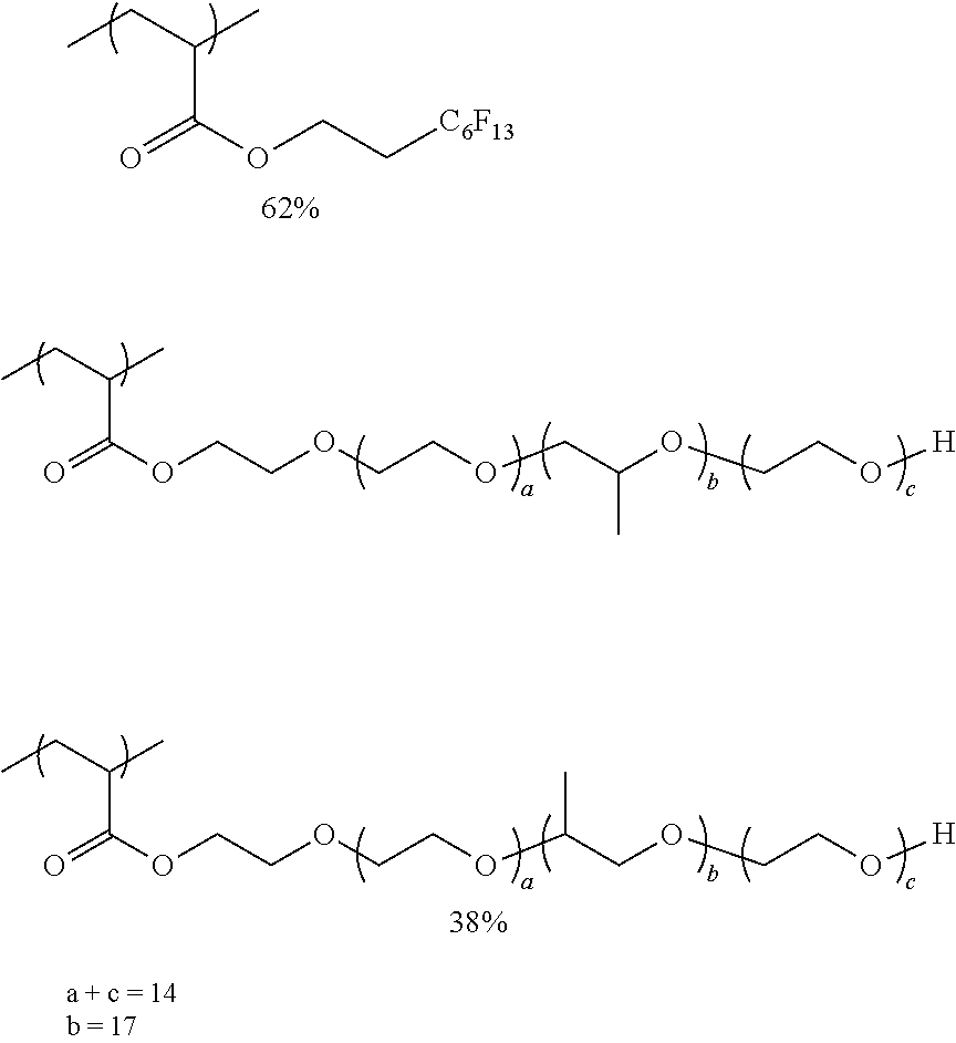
C(C(OCC[C6F13])=O)(CC)C.C(C(OCCOCCOCC(OCCO[H])C)=O)(CC)C.C(C(OCCOCCOC(COCCO[H])C)=O)(CC)C
